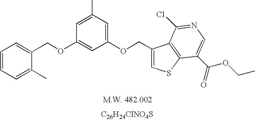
[C26H24ClNO4S].C(OC1=CC(OCC2=CSC3=C2C(Cl)=NC=C3C(=O)OCC)=CC(C)=C1)C1=CC=CC=C1C
